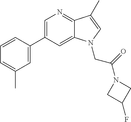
C1=C(C2=CC(C)=CC=C2)C=C2C(=N1)C(C)=CN2CC(N1CC(F)C1)=O
